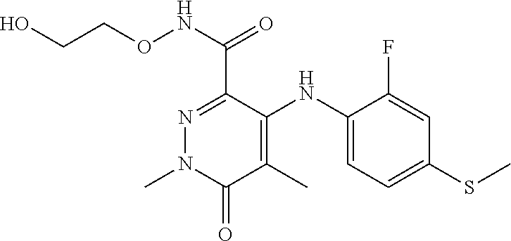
N1=C(C(NOCCO)=O)C(NC2=CC=C(SC)C=C2F)=C(C)C(=O)N1C
